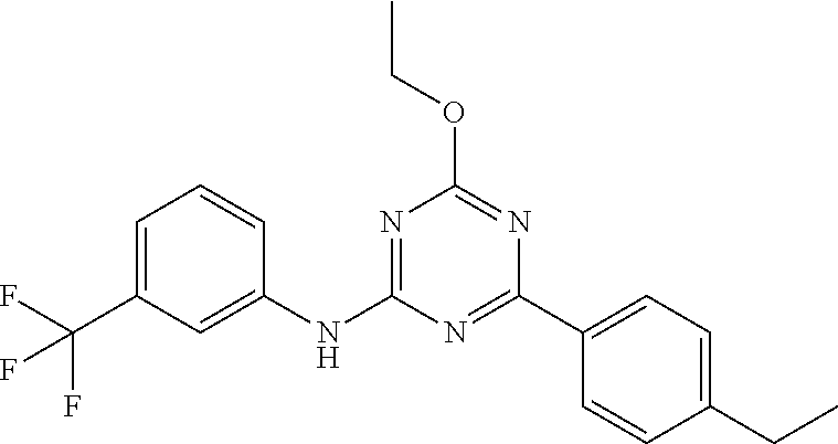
N1=C(C2=CC=C(CC)C=C2)N=C(OCC)N=C1NC1=CC(C(F)(F)F)=CC=C1
